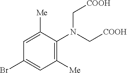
C1([Me])=C(N(C[COOH])C[COOH])C([Me])=CC(Br)=C1
